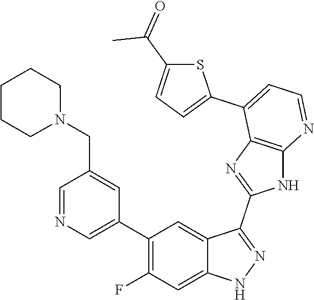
C1=NC=C(C2=C(F)C=C3C(=C2)C(C2=NC4=C(N2)N=CC=C4C2=CC=C(C(=O)C)S2)=NN3)C=C1CN1CCCCC1
